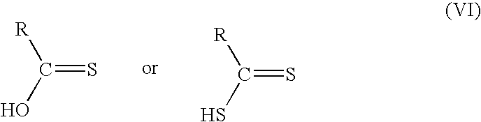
C(=S)(O)[R].C(=S)(S)[R]
